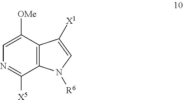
C12=C(C([OMe])=CN=C1[X5])C([X1])=CN2[R6]
